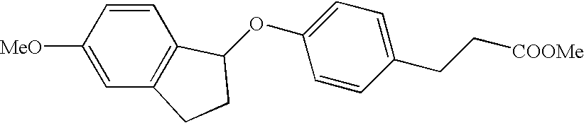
C1([MeO])=CC2=C(C=C1)C(OC1=CC=C(CC[COOMe])C=C1)CC2
